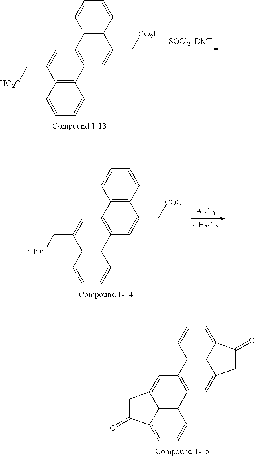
C1=C2C(=O)CC3=CC4=C(C(=C23)C=C1)C=C1CC(=O)C2=CC=CC4=C21.C1=CC2=C(C=C1)C1=C(C=C2C[CO2H])C2=C(C(C[HO2C])=C1)C=CC=C2.C1=CC2=C(C=C1)C1=C(C=C2C[COCl])C2=C(C(C[ClOC])=C1)C=CC=C2.[AlCl3].[CH2Cl2]
